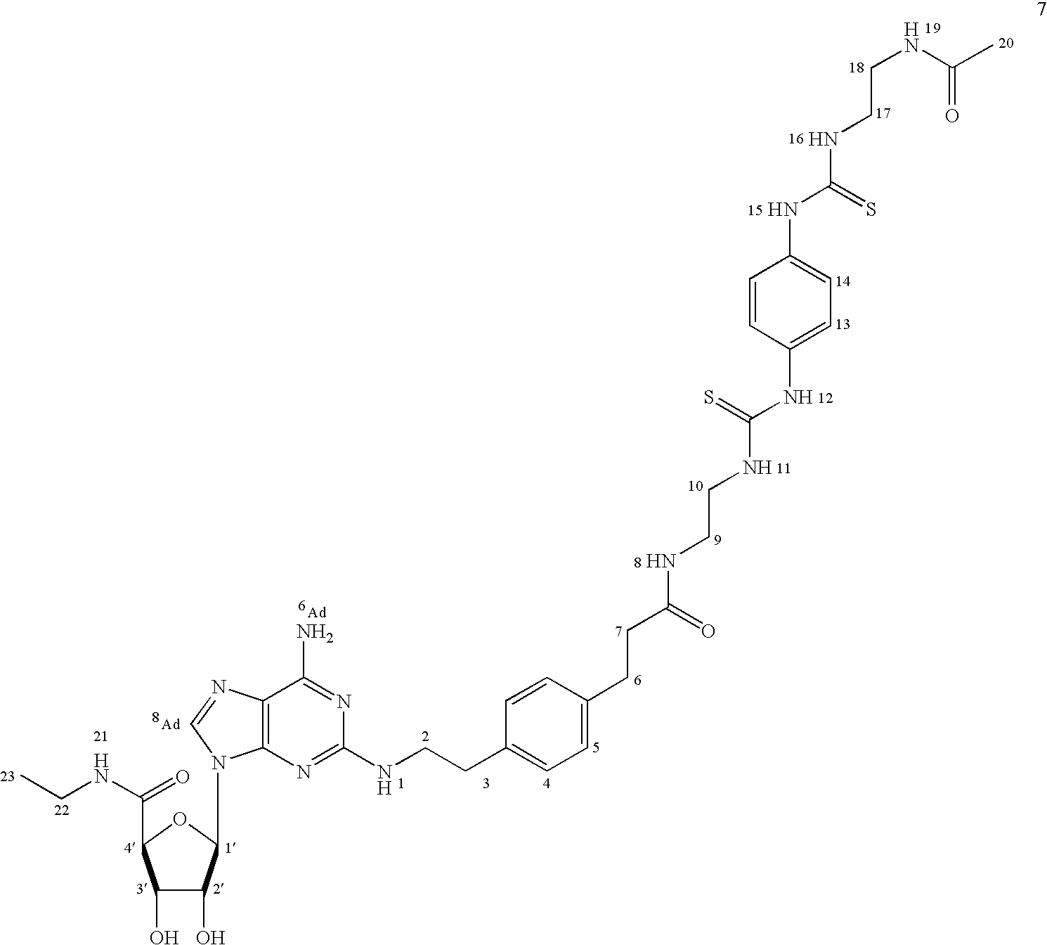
CCNC(=O)C1C(O)C(O)C(N2C3=C(N=C2)C(N)=NC(NCCC2=CC=C(CCC(NCCNC(NC4=CC=C(NC(NCCNC(C)=O)=S)C=C4)=S)=O)C=C2)=N3)O1
